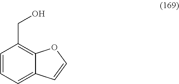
C1=CC=C2C(=C1CO)OC=C2
